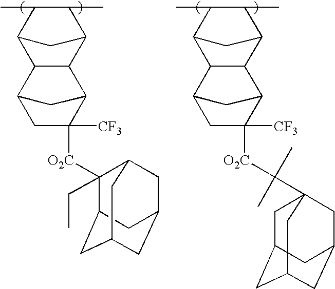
C1(C)C(C)C2C3C(C1C2)C1C([O2C]C2(CC)C4CC5CC(CC2C5)C4)([CF3])CC3C1.C1(C)C(C)C2C3C(C1C2)C1C([O2C]C(C)(C)C24CC5CC(CC(C2)C5)C4)([CF3])CC3C1
